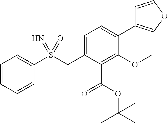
C1=CC=CC(S(CC2=CC=C(C3=COC=C3)C(OC)=C2C(=O)OC(C)(C)C)(=O)=N)=C1
